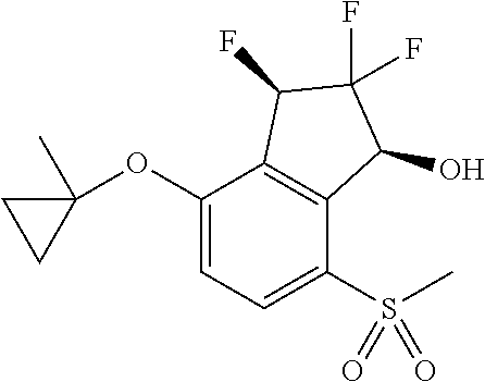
O(C1=CC=C(S(C)(=O)=O)C2=C1C(F)C(F)(F)C2O)C1(C)CC1
